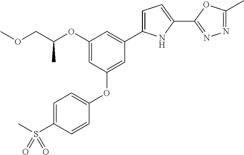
C1(OC(COC)C)=CC(OC2=CC=C(S(C)(=O)=O)C=C2)=CC(C2=CC=C(C3=NN=C(C)O3)N2)=C1
